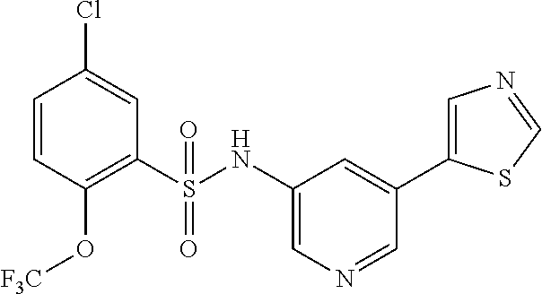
C1=CC(O[F3C])=C(S(NC2=CN=CC(C3=CN=CS3)=C2)(=O)=O)C=C1Cl
